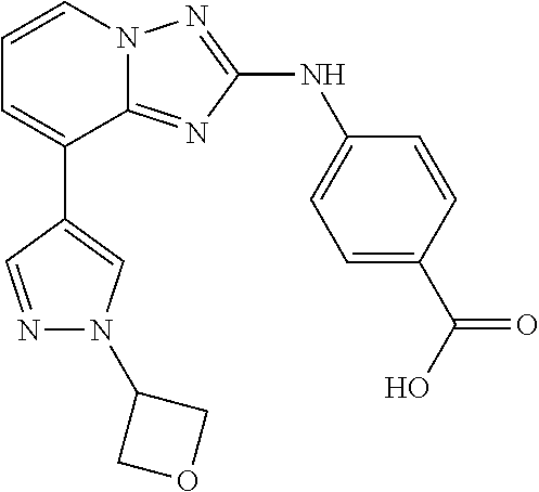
C1(C2=CC=CN3C2=NC(NC2=CC=C(C(O)=O)C=C2)=N3)=CN(C2COC2)N=C1
